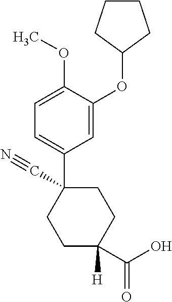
C1CCC(OC2=CC(C3(C#N)CCC([H])(C(=O)O)CC3)=CC=C2OC)C1
